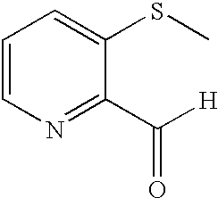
C1=CN=C(C([H])=O)C(SC)=C1
